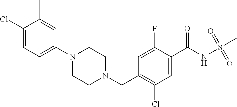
C1(N2CCN(CC3=C(Cl)C=C(C(NS(C)(=O)=O)=O)C(F)=C3)CC2)=CC=C(Cl)C(C)=C1
